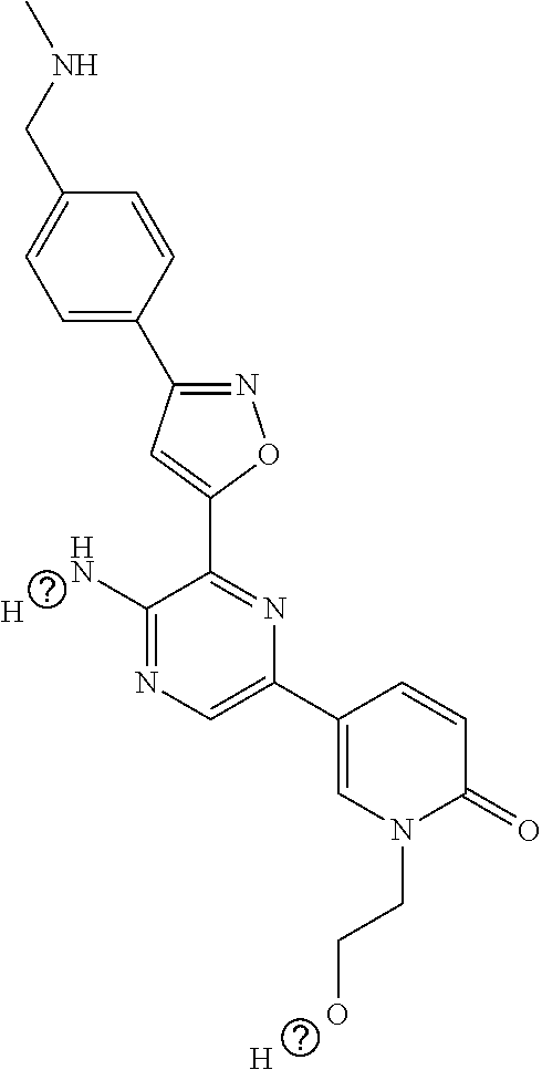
C1=C(C2=NOC(C3=NC(C4=CN(CCO)C(=O)C=C4)=CN=C3N)=C2)C=CC(CNC)=C1.[H].[H]
